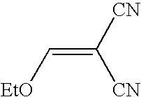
C(=C([CN])[CN])[EtO]
